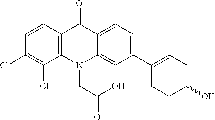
C12=C(N(CC(O)=O)C3=CC(C4=CCC(O)CC4)=CC=C3C1=O)C(Cl)=C(Cl)C=C2
